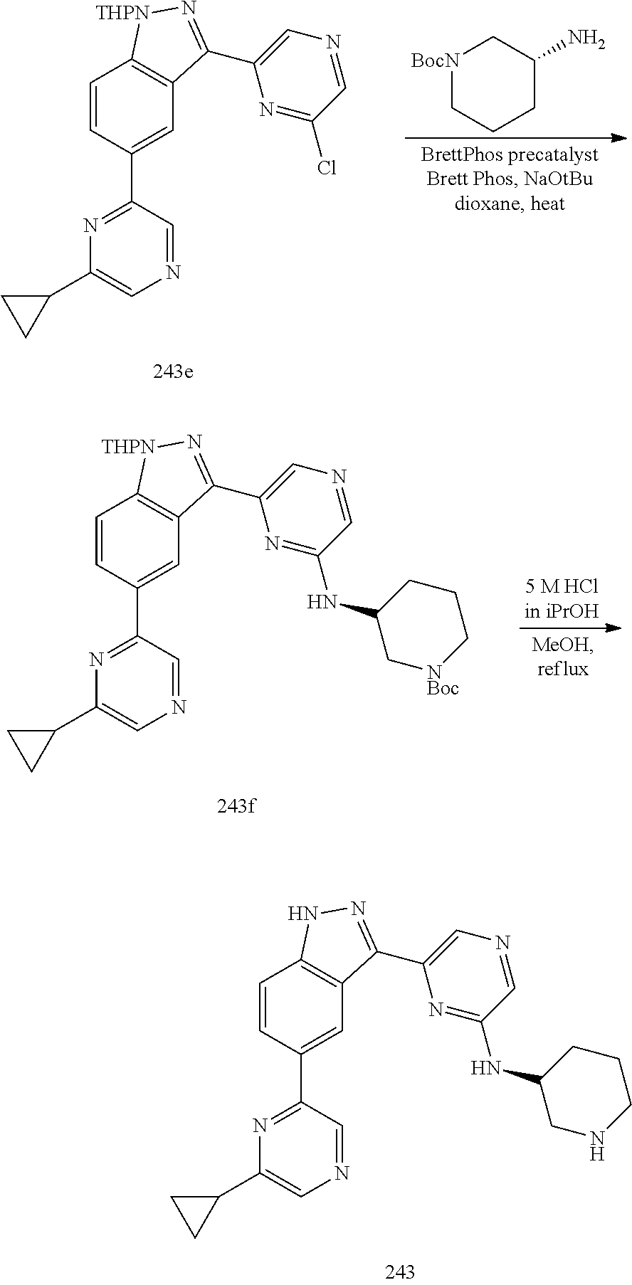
C1=CC(C2=NC(C3CC3)=CN=C2)=CC2=C1NN=C2C1=CN=CC(NC2CNCCC2)=N1.C1=CC(C2=NC(C3CC3)=CN=C2)=CC2=C1[THPN]N=C2C1=CN=CC(Cl)=N1.[BocN]1CCCC(N)C1.C1=CC(C2=NC(C3CC3)=CN=C2)=CC2=C1[THPN]N=C2C1=CN=CC(NC2C[NBoc]CCC2)=N1
